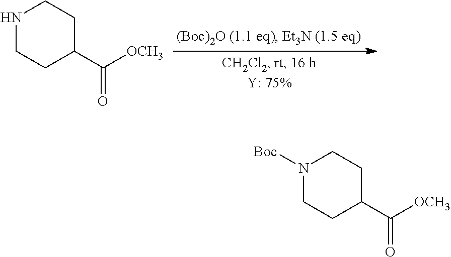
N1CCC(C([OCH3])=O)CC1.N1([Boc])CCC(C([OCH3])=O)CC1
